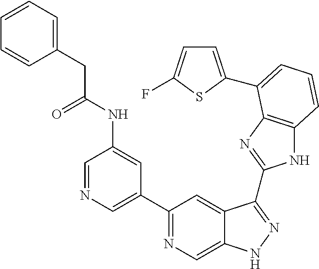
C1=NC=C(C2=NC=C3C(=C2)C(C2=NC4=C(N2)C=CC=C4C2=CC=C(F)S2)=NN3)C=C1NC(CC1=CC=CC=C1)=O
